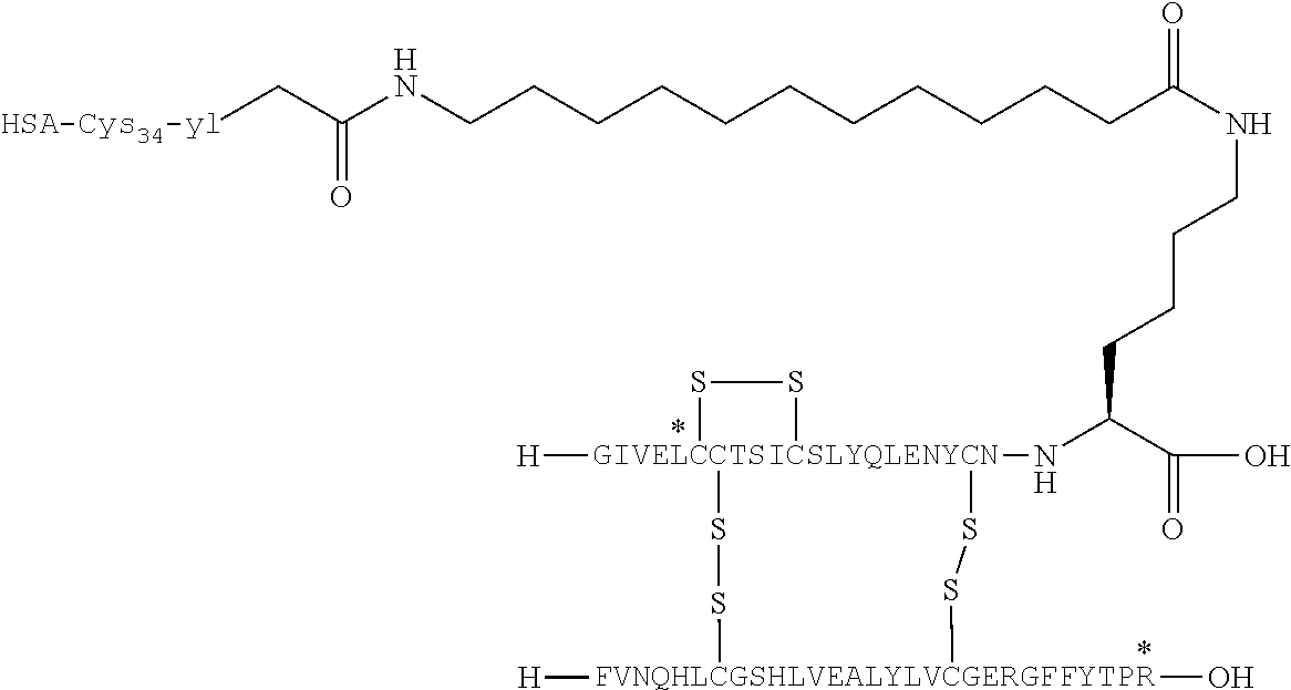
[HSA-Cys34-yl]CC(NCCCCCCCCCCCC(NCCCCC(N[GIVELCCTSICSLYQLENYCN]12([H])(SS[FVNQHLCGSHLVEALYLVCGERGFFYTPR]([H])(O)SS1)SS2)C(O)=O)=O)=O
